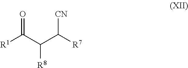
[R1]C(C(C([R7])[CN])[R8])=O
